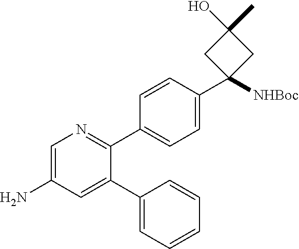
C1=C(N)C=C(C2=CC=CC=C2)C(C2=CC=C(C3([NHBoc])CC(O)(C)C3)C=C2)=N1
